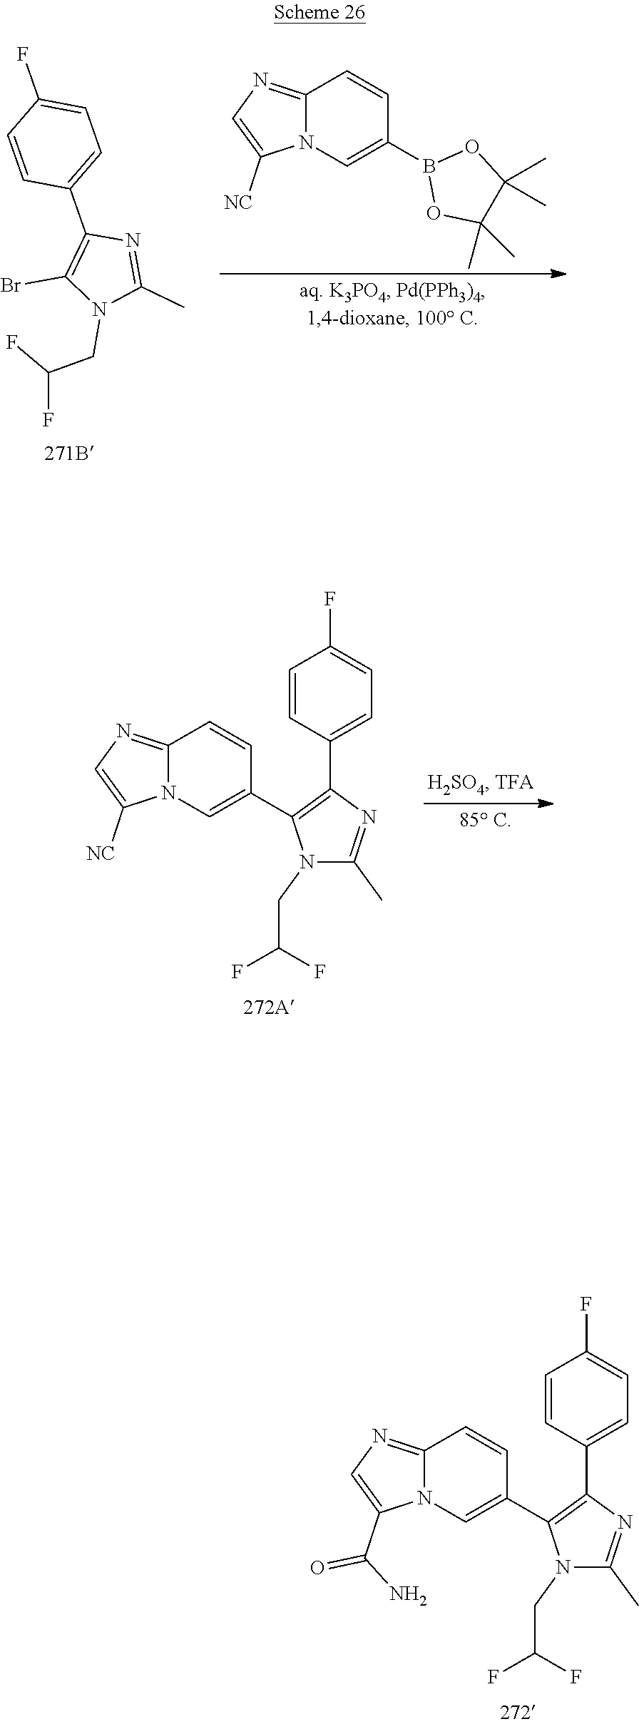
C12=NC=C([NC])N1C=C(B1OC(C)(C)C(C)(C)O1)C=C2.C1=CC(C2=C(Br)N(CC(F)F)C(C)=N2)=CC=C1F.C12=NC=C(C(N)=O)N1C=C(C1=C(C3=CC=C(F)C=C3)N=C(C)N1CC(F)F)C=C2.C12=NC=C([NC])N1C=C(C1=C(C3=CC=C(F)C=C3)N=C(C)N1CC(F)F)C=C2
